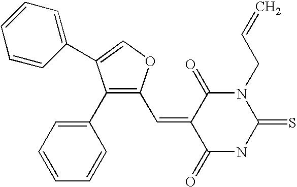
C1(C2=CC=CC=C2)=C(C=C2C(=O)NC(=S)N(CC=C)C2=O)OC=C1C1=CC=CC=C1
